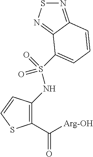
C1(C([Arg-OH])=O)=C(NS(=O)(=O)C2=CC=CC3=NSN=C32)C=CS1
